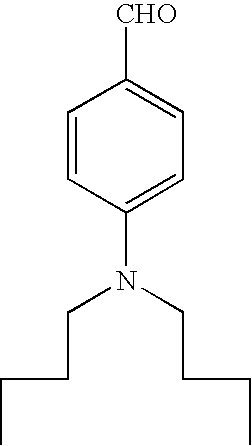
C1=CC(N(CCCC)CCCC)=CC=C1[CHO]
